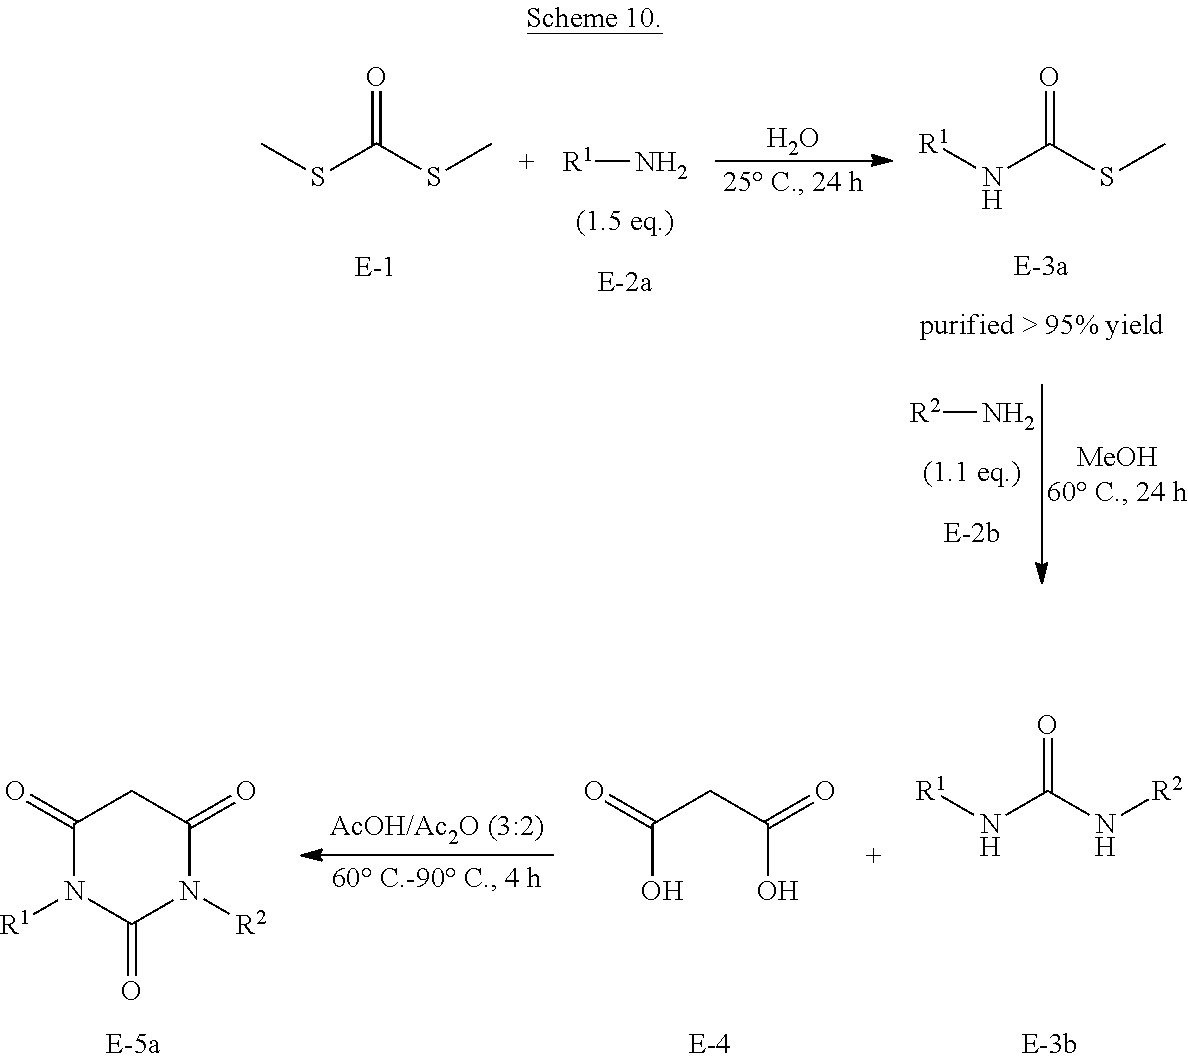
C1(=O)N([R1])C(=O)N([R2])C(=O)C1.C(O)(CC(O)=O)=O.N(C(N[R2])=O)[R1].N(C(SC)=O)[R1].O.[R1]N.CSC(SC)=O.[R2]N
